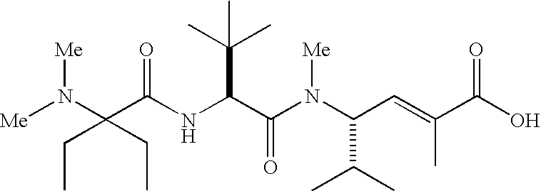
C(NC(C(N(C(C=C(C(O)=O)C)C(C)C)[Me])=O)C(C)(C)C)(=O)C(N([Me])[Me])(CC)CC
